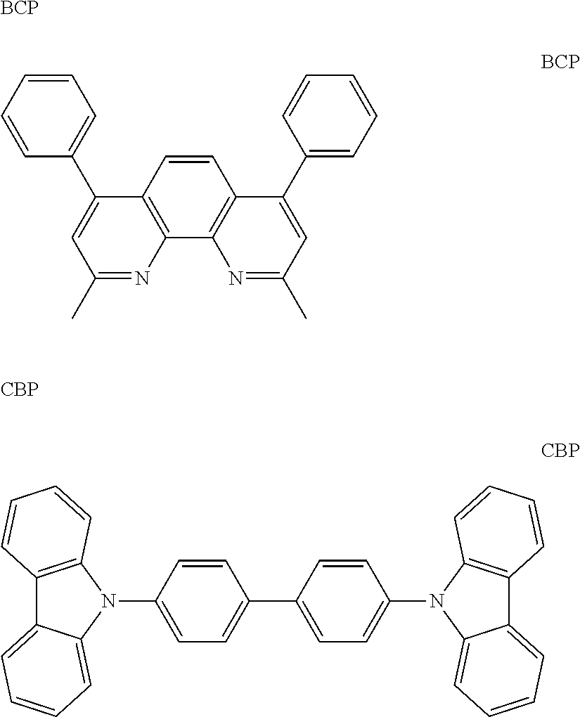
C1=CC2=C(C3=C1C(C1=CC=CC=C1)=CC(C)=N3)N=C(C)C=C2C1=CC=CC=C1.C1=CC(N2C3=C(C4=CC=CC=C24)C=CC=C3)=CC=C1C1=CC=C(N2C3=CC=CC=C3C3=C2C=CC=C3)C=C1.[BCP].[CBP]
